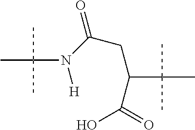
CC(N(C(=O)CC(C(O)=O)C(C)(C)C)[H])(C)C
